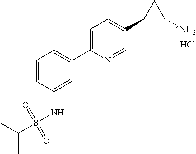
C1=C(NS(C(C)C)(=O)=O)C=CC=C1C1=CC=C(C2C(N)C2)C=N1.Cl
